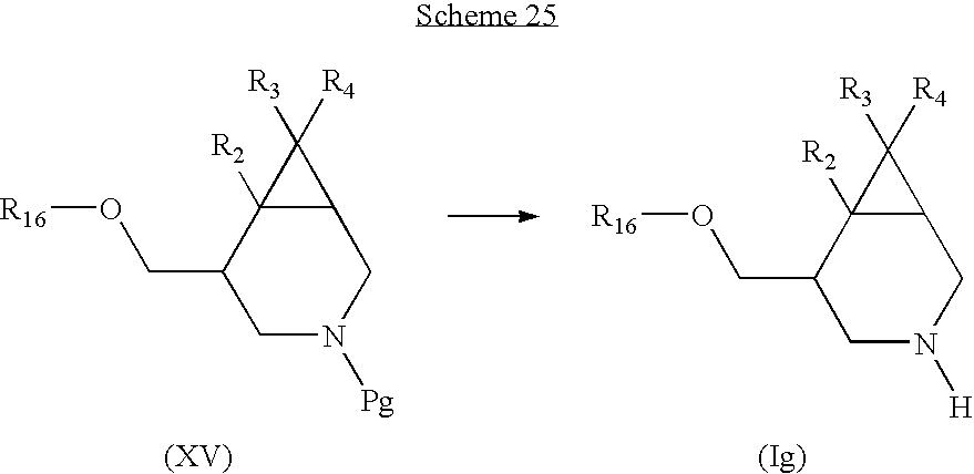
C1N([Pg])CC2C([R2])(C1CO[R16])C2([R4])[R3].C1N([H])CC2C([R2])(C1CO[R16])C2([R4])[R3]
